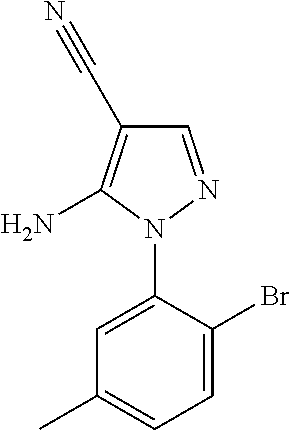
C1=C(N2N=CC(C#N)=C2N)C(Br)=CC=C1C
